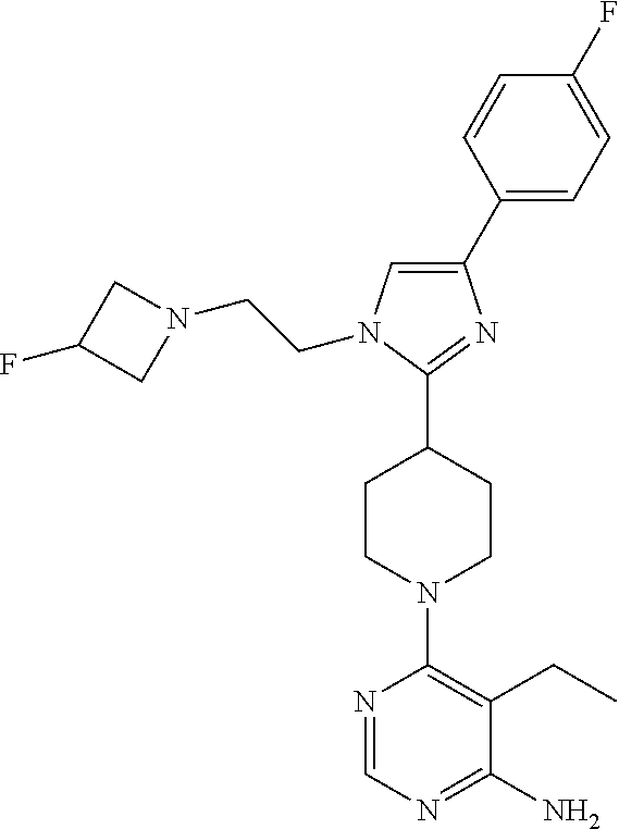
C1(C2=CC=C(F)C=C2)=CN(CCN2CC(F)C2)C(C2CCN(C3=C(CC)C(N)=NC=N3)CC2)=N1
